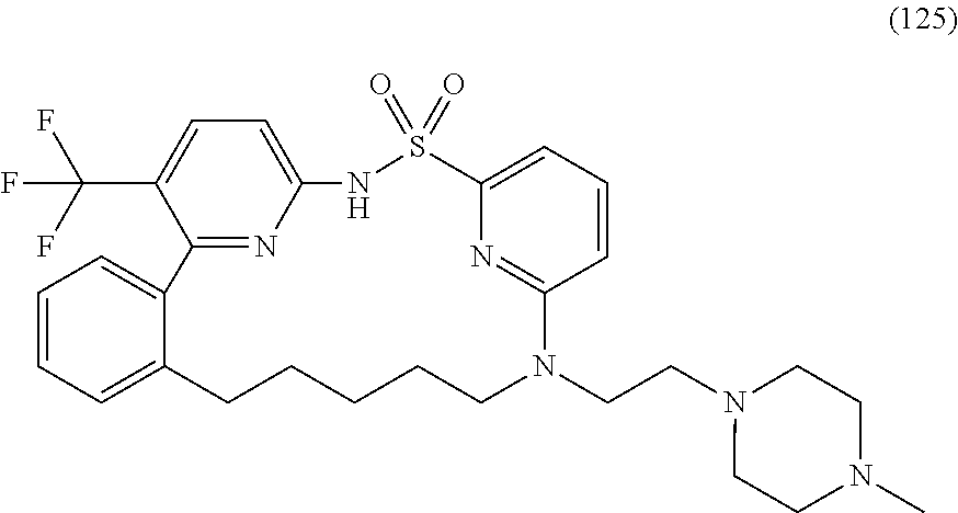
C1=CC=C2C(=C1)C1=NC(=CC=C1C(F)(F)F)NS(=O)(=O)C1=CC=CC(=N1)N(CCN1CCN(C)CC1)CCCCC2
